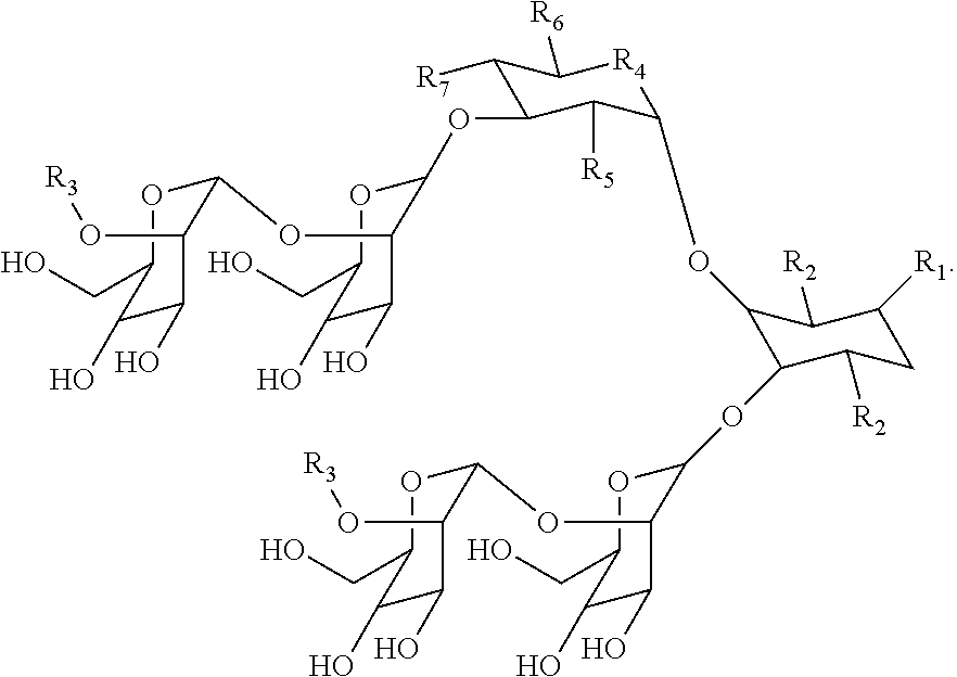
C1(OC2C(OC3C([R7])C([R6])[R4]C(OC4C([R2])C([R1])CC([R2])C4OC4OC(CO)C(O)C(O)C4OC4OC(CO)C(O)C(O)C4O[R3])C3[R5])OC(CO)C(O)C2O)OC(CO)C(O)C(O)C1O[R3]
